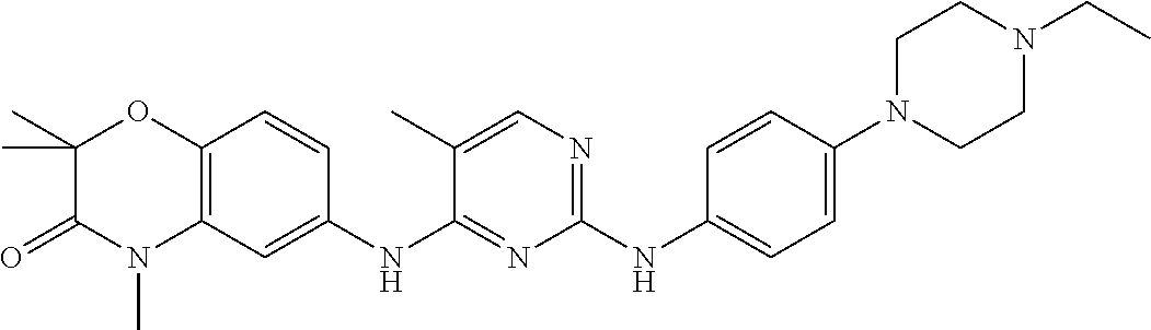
C1(NC2=CC=C(N3CCN(CC)CC3)C=C2)=NC=C(C)C(NC2=CC3=C(C=C2)OC(C)(C)C(=O)N3C)=N1
